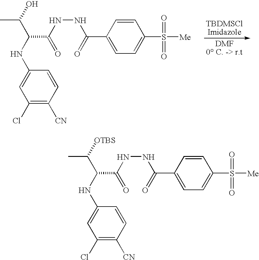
C1=CC(C(=O)NNC(C(NC2=CC(Cl)=C([CN])C=C2)C(C)O)=O)=CC=C1S([Me])(=O)=O.C1=CC(C(=O)NNC(C(NC2=CC(Cl)=C([CN])C=C2)C(C)[OTBS])=O)=CC=C1S([Me])(=O)=O
